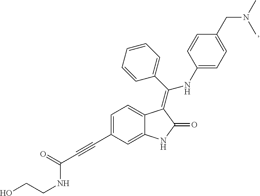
C1=C(C#CC(NCCO)=O)C=C2C(=C1)C(=C(C1=CC=CC=C1)NC1=CC=C(CN(C)C)C=C1)C(=O)N2
